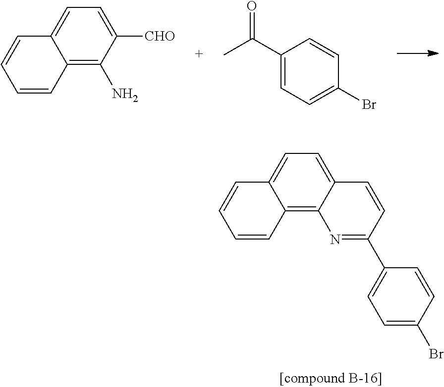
C12=C(N)C([CHO])=CC=C1C=CC=C2.C1(C(C)=O)=CC=C(Br)C=C1.C12=C3C(=CC=C1C=CC=C2)C=CC(C1=CC=C(Br)C=C1)=N3
